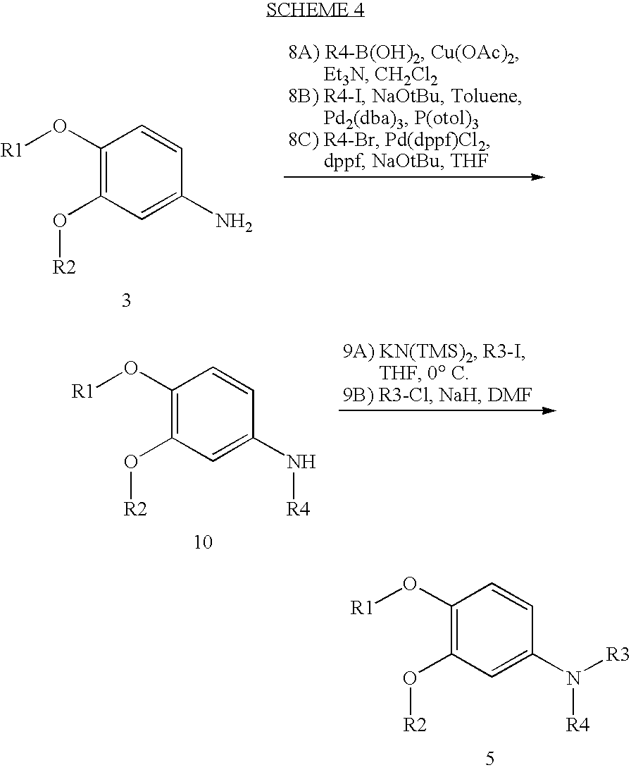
C1(O[R1])=C(O[R2])C=C(N)C=C1.C1(O[R1])=C(O[R2])C=C(N[R4])C=C1.C1(O[R1])=C(O[R2])C=C(N([R4])[R3])C=C1
